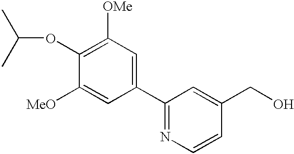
C1(OC(C)C)=C([OMe])C=C(C2=NC=CC(CO)=C2)C=C1[MeO]
